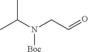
CC(N(CC=O)[Boc])C
